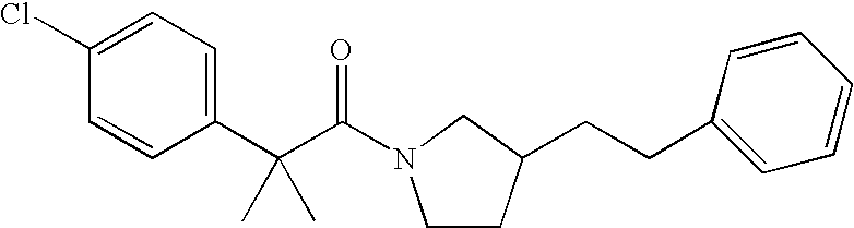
C1(Cl)=CC=C(C(C(=O)N2CCC(CCC3=CC=CC=C3)C2)(C)C)C=C1
